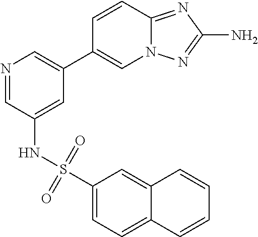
C12=NC(N)=NN1C=C(C1=CN=CC(NS(C3=CC=C4C(=C3)C=CC=C4)(=O)=O)=C1)C=C2
